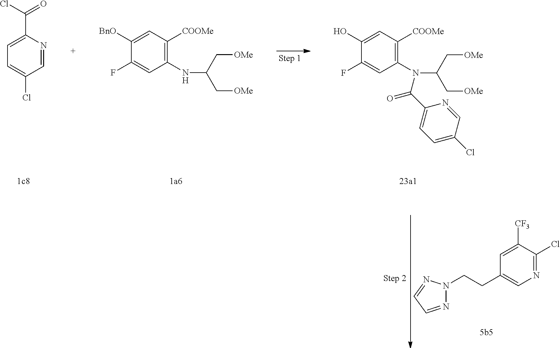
C1(N(C(C[OMe])C[OMe])C(C2=CC=C(Cl)C=N2)=O)=C([COOMe])C=C(O)C(F)=C1.C1=NC(C(Cl)=O)=CC=C1Cl.C1(NC(C[OMe])C[OMe])=C([COOMe])C=C([BnO])C(F)=C1.N1(CCC2=CN=C(Cl)C([CF3])=C2)N=CC=N1
